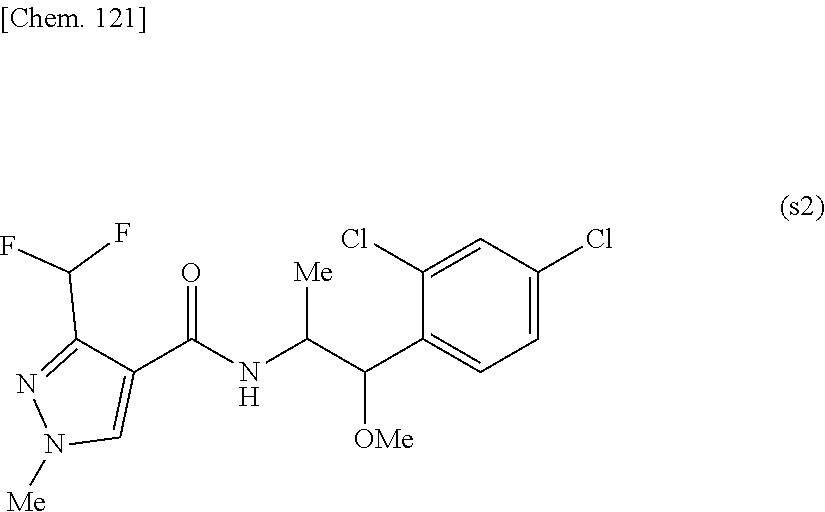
C1(C(C([Me])NC(C2=CN([Me])N=C2C(F)F)=O)[OMe])=CC=C(Cl)C=C1Cl
